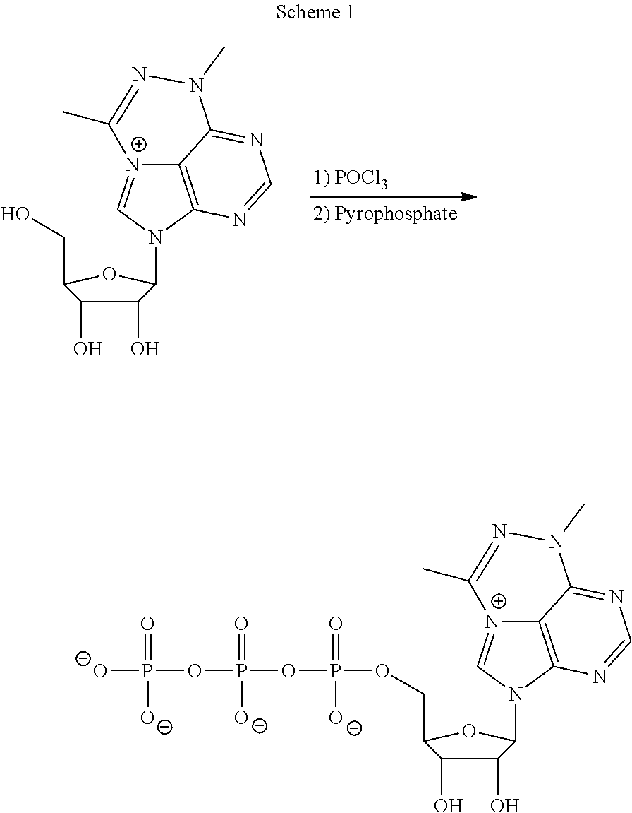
C12=C3N(C4C(O)C(O)C(CO)O4)C=[N+]1C(C)=NN(C)C2=NC=N3.C12=C3N(C4C(O)C(O)C(COP(OP(OP([O-])(=O)[O-])(=O)[O-])(=O)[O-])O4)C=[N+]1C(C)=NN(C)C2=NC=N3
